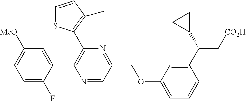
N1=C(COC2=CC=CC(C(C3CC3)C[CO2H])=C2)C=NC(C2=CC([MeO])=CC=C2F)=C1C1=C(C)C=CS1
